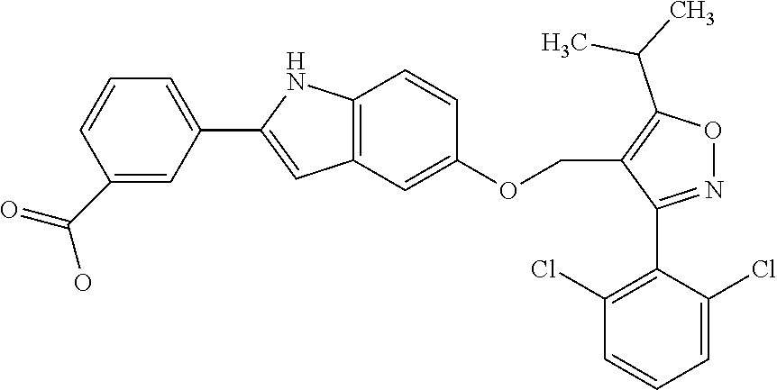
C1(C(O)=O)=CC(C2=CC3=C(N2)C=CC(OCC2=C(C(C)C)ON=C2C2=C(Cl)C=CC=C2Cl)=C3)=CC=C1
